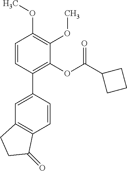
C1=CC(C2=CC3=C(C=C2)C(=O)CC3)=C(OC(C2CCC2)=O)C(OC)=C1OC
